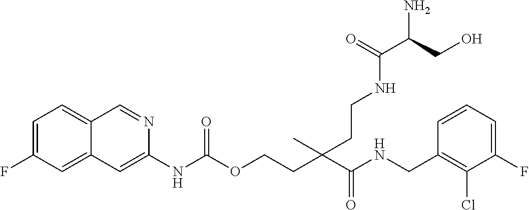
C1=CC(CNC(C(CCOC(NC2=CC3=CC(F)=CC=C3C=N2)=O)(C)CCNC(C(N)CO)=O)=O)=C(Cl)C(F)=C1
